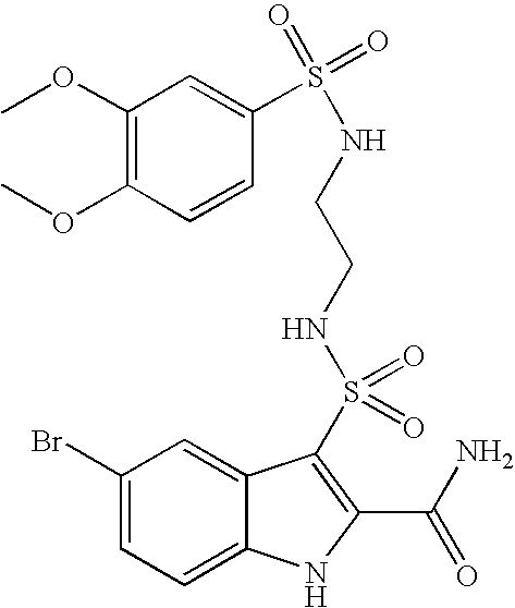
C1(Br)=CC=C2C(=C1)C(S(NCCNS(=O)(=O)C1=CC(OC)=C(OC)C=C1)(=O)=O)=C(C(N)=O)N2
